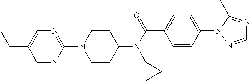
C(C1=CN=C(N2CCC(N(C(=O)C3=CC=C(N4N=CN=C4C)C=C3)C3CC3)CC2)N=C1)C
